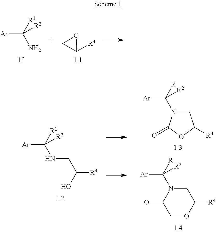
[Ar]C([R1])(N)[R2].C1([R4])OC1.[Ar]C([R1])(NCC([R4])O)[R2].C1N(C([R])([Ar])[R2])C(=O)OC1[R4].C1N(C([R])([Ar])[R2])C(=O)COC1[R4]
